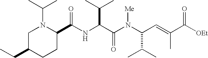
N(C(C(N(C(C(C)C)C=C(C)C([OEt])=O)[Me])=O)C(C)C)C(C1N(C(C)C)CC(CC)CC1)=O
